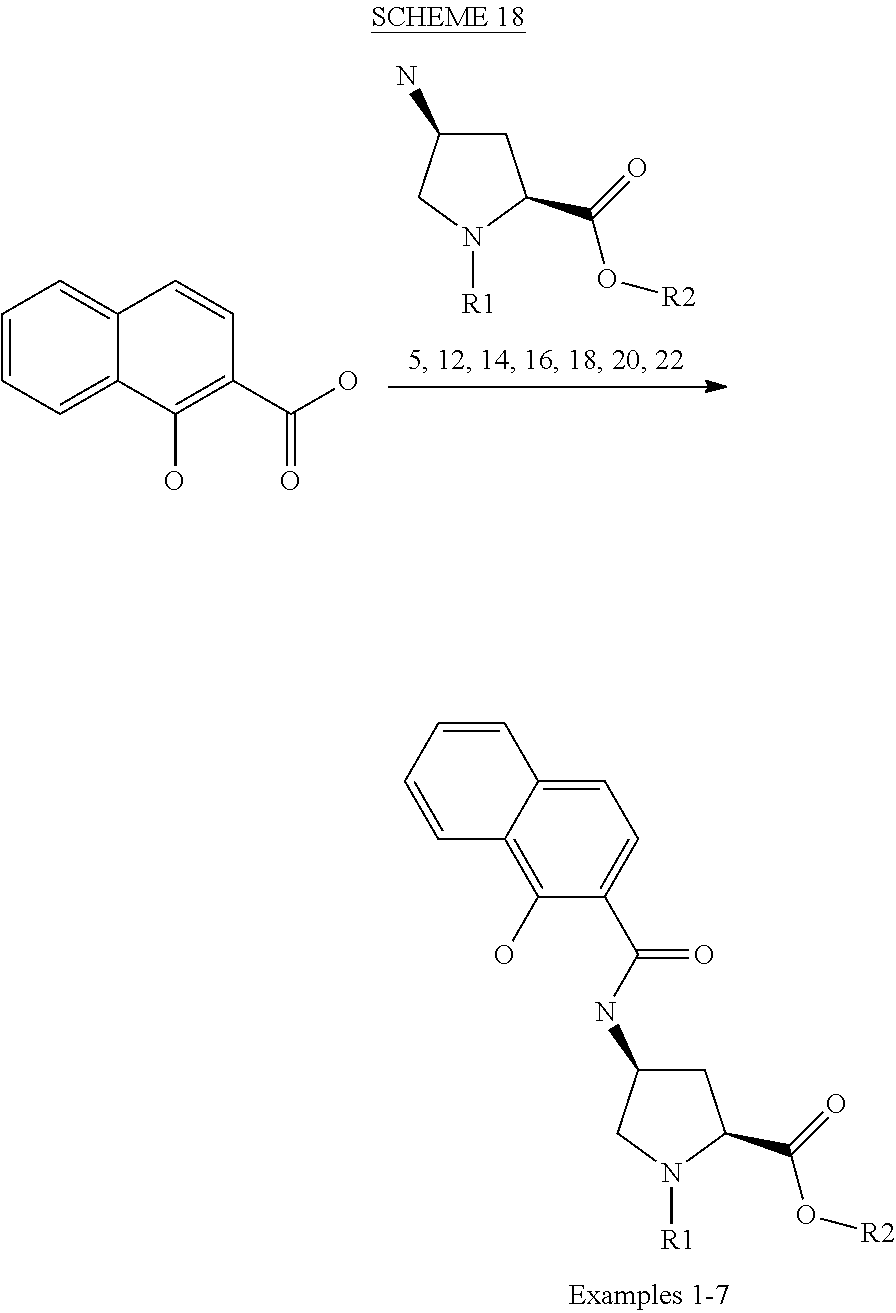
C1C(N)CN([R1])C1C(=O)O[R2].C1=CC=C2C(=C1)C=CC(C(O)=O)=C2O.C1C(NC(C2=CC=C3C(=C2O)C=CC=C3)=O)CN([R1])C1C(=O)O[R2]
